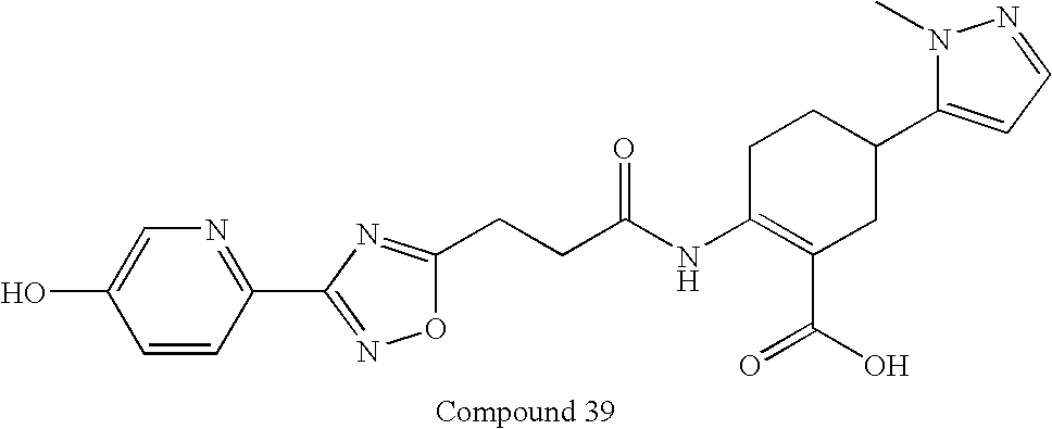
C1=CC(C2=NOC(CCC(NC3=C(C(O)=O)CC(C4=CC=NN4C)CC3)=O)=N2)=NC=C1O
